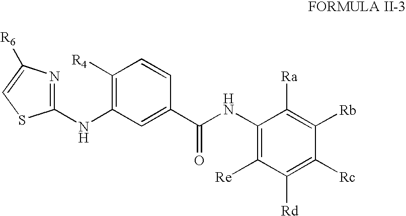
C1(NC(C2=CC(NC3=NC([R6])=CS3)=C([R4])C=C2)=O)=C([Re])C([Rd])=C([Rc])C([Rb])=C1[Ra]
